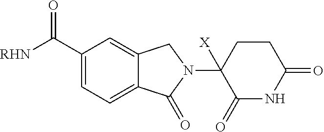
C1(C([RHN])=O)=CC=C2C(=C1)CN(C1([X])C(=O)NC(=O)CC1)C2=O
